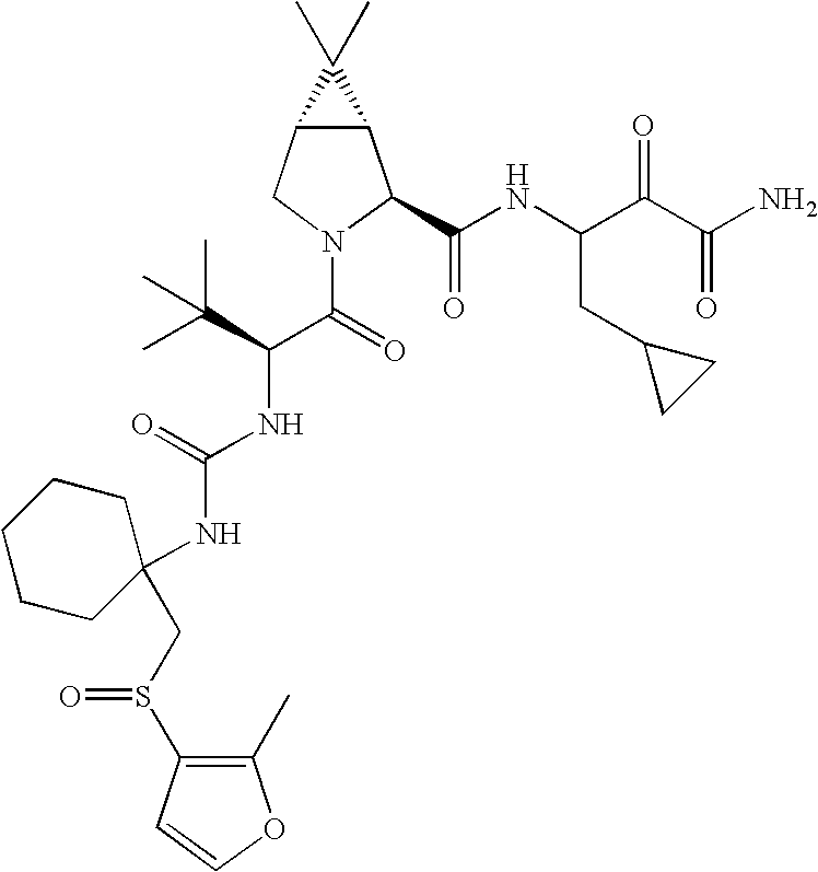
C12C(CN(C(C(NC(=O)NC3(CS(=O)C4=C(C)OC=C4)CCCCC3)C(C)(C)C)=O)C1C(NC(C(C(N)=O)=O)CC1CC1)=O)C2(C)C
